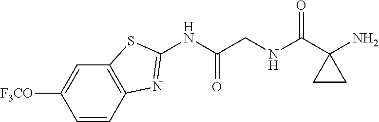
C1=CC2=C(C=C1[F3CO])SC(NC(=O)CNC(=O)C1(N)CC1)=N2
